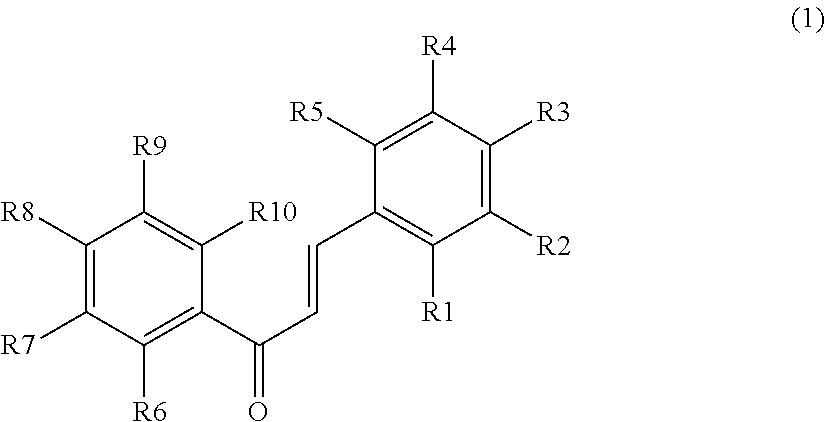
C1([R8])=C([R7])C([R6])=C(C(C=CC2=C([R1])C([R2])=C([R3])C([R4])=C2[R5])=O)C([R10])=C1[R9]
